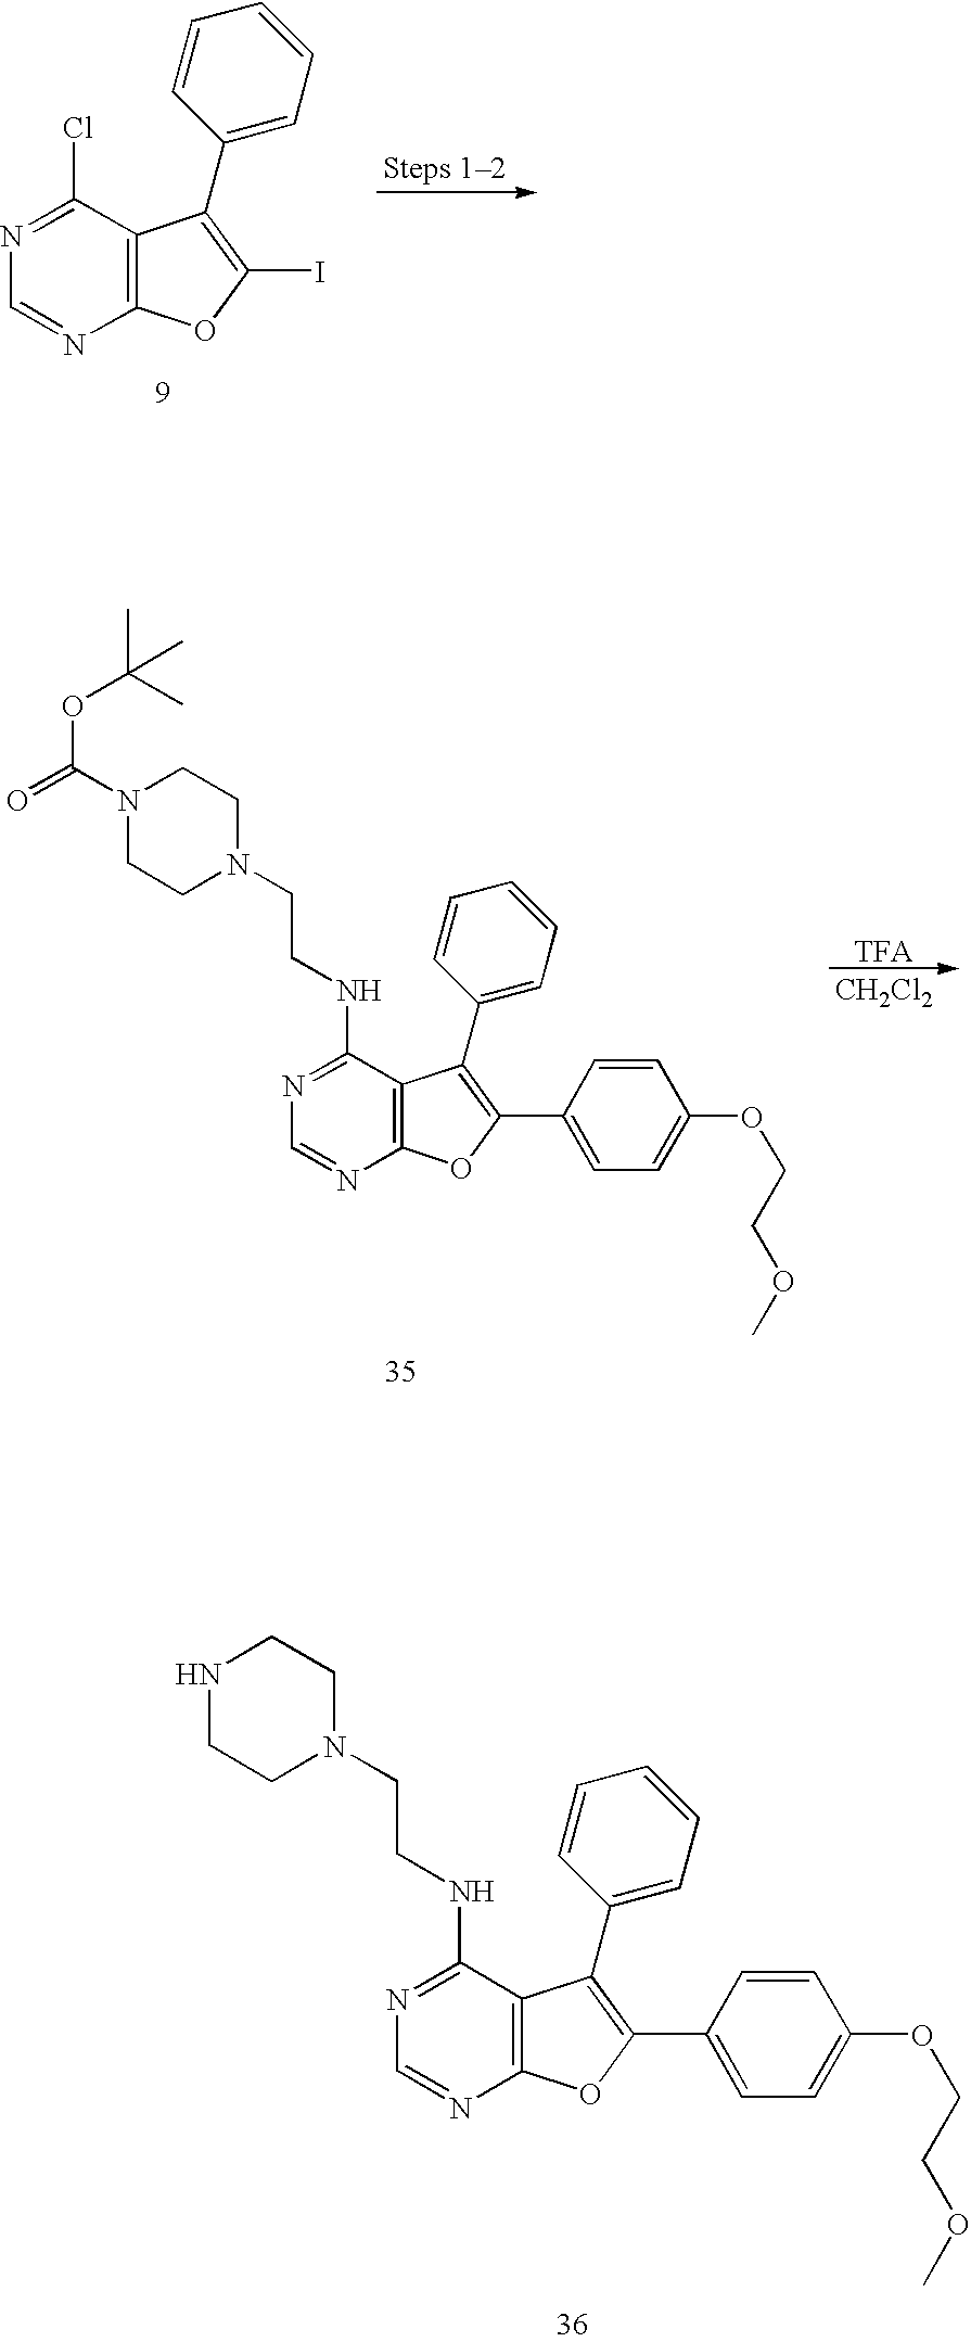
[Steps 12].C12=C(C(Cl)=NC=N1)C(C1=CC=CC=C1)=C(I)O2.[TFA].[CH2Cl2].O=C(N1CCN(CCNC2=NC=NC3=C2C(C2=CC=CC=C2)=C(C2=CC=C(OCCOC)C=C2)O3)CC1)OC(C)(C)C.N1CCN(CCNC2=NC=NC3=C2C(C2=CC=CC=C2)=C(C2=CC=C(OCCOC)C=C2)O3)CC1
